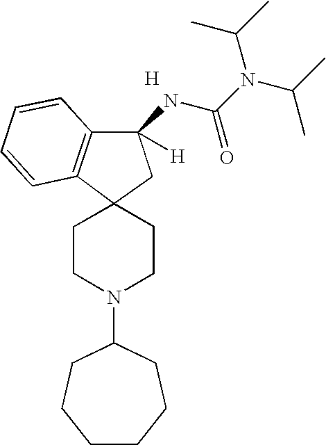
[H].C12(CCN(C3CCCCCC3)CC1)C1=C(C(NC(N(C(C)C)C(C)C)=O)([H])C2)C=CC=C1
